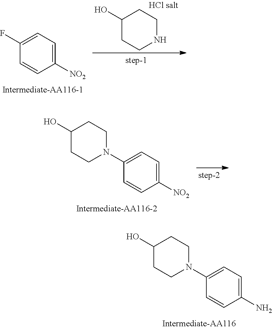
OC1CCNCC1.C1([NO2])=CC=C(F)C=C1.OC1CCN(C2=CC=C([NO2])C=C2)CC1.OC1CCN(C2=CC=C(N)C=C2)CC1
